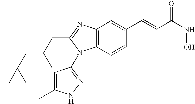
C12=C(C=CC(C=CC(NO)=O)=C1)N(C1=NNC(C)=C1)C(CC(C)CC(C)(C)C)=N2
